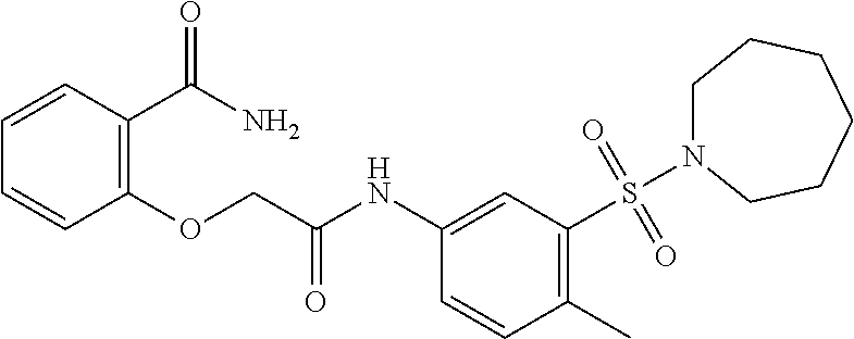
C1=CC(C(N)=O)=C(OCC(NC2=CC(S(N3CCCCCC3)(=O)=O)=C(C)C=C2)=O)C=C1
